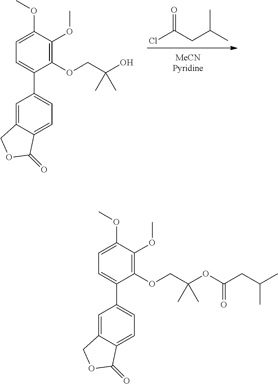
C1=C(C2=CC=C3C(=C2)COC3=O)C(OCC(OC(CC(C)C)=O)(C)C)=C(OC)C(OC)=C1.C1=C(C2=CC=C3C(=C2)COC3=O)C(OCC(O)(C)C)=C(OC)C(OC)=C1.ClC(CC(C)C)=O
